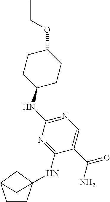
C1CC(NC2=NC=C(C(=O)N)C(NC34CCC(C3)C4)=N2)CCC1OCC
